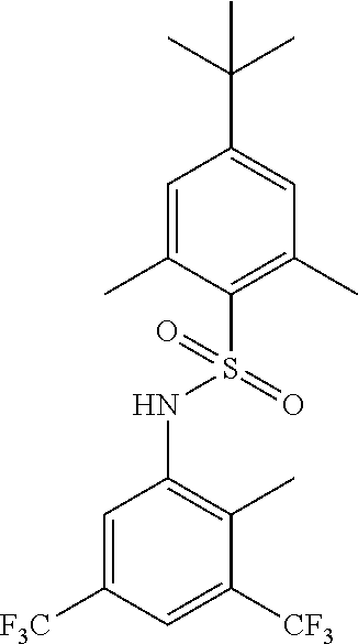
C1=C(C)C(S(NC2=C(C)C([CF3])=CC([F3C])=C2)(=O)=O)=C(C)C=C1C(C)(C)C
